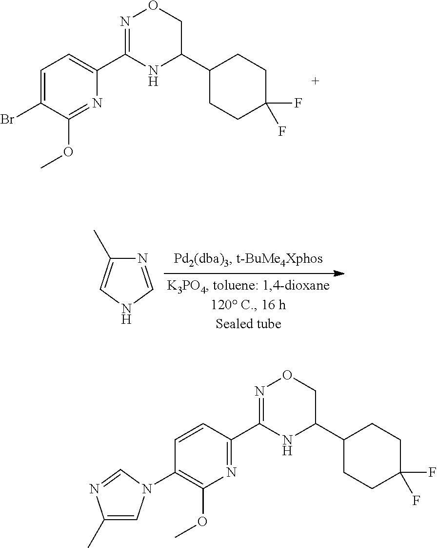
N1=CNC=C1C.N1=C(OC)C(Br)=CC=C1C1=NOCC(C2CCC(F)(F)CC2)N1.N1=C(C2=NOCC(C3CCC(F)(F)CC3)N2)C=CC(N2C=C(C)N=C2)=C1OC
